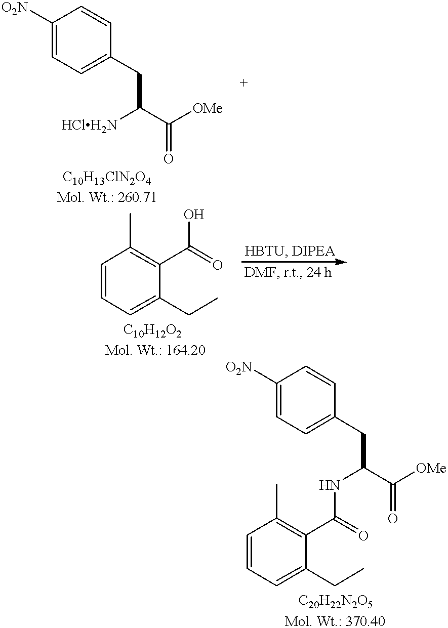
C1=C([O2N])C=CC(CC(C([OMe])=O)[HClH2N])=C1.C1=CC=C(CC)C(C(=O)O)=C1C.C1=C([O2N])C=CC(CC(NC(C2=C(C)C=CC=C2CC)=O)C(=O)[OMe])=C1
